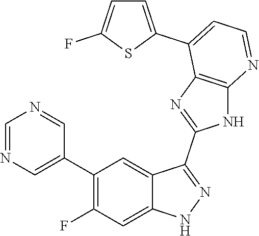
C1=NC=C(C2=C(F)C=C3C(=C2)C(C2=NC4=C(N2)N=CC=C4C2=CC=C(F)S2)=NN3)C=N1
